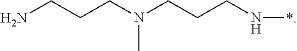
C(CN(CCCN*)C)CN
